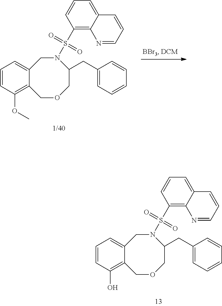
N1(S(C2=C3C(=CC=C2)C=CC=N3)(=O)=O)CC2=CC=CC(OC)=C2COCC1CC1=CC=CC=C1.N1(S(C2=C3C(=CC=C2)C=CC=N3)(=O)=O)CC2=CC=CC(O)=C2COCC1CC1=CC=CC=C1
